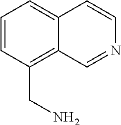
C1=CC(CN)=C2C(=C1)C=CN=C2
